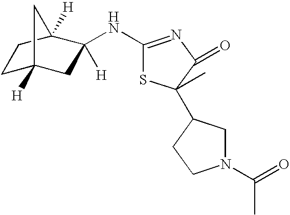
C1C2([H])CC([H])(NC3=NC(=O)C(C)(C4CN(C(=O)C)CC4)S3)C([H])(C1)C2
